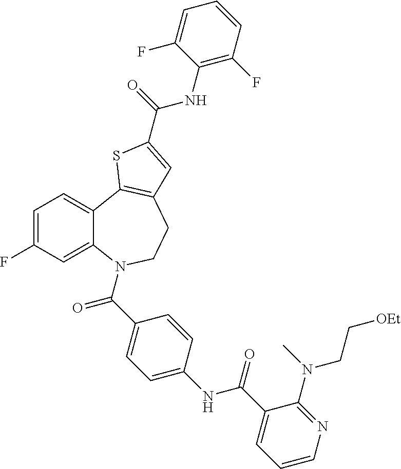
C1=C(F)C=C2C(=C1)C1=C(CCN2C(C2=CC=C(NC(C3=CC=CN=C3N(CC[OEt])C)=O)C=C2)=O)C=C(C(=O)NC2=C(F)C=CC=C2F)S1
